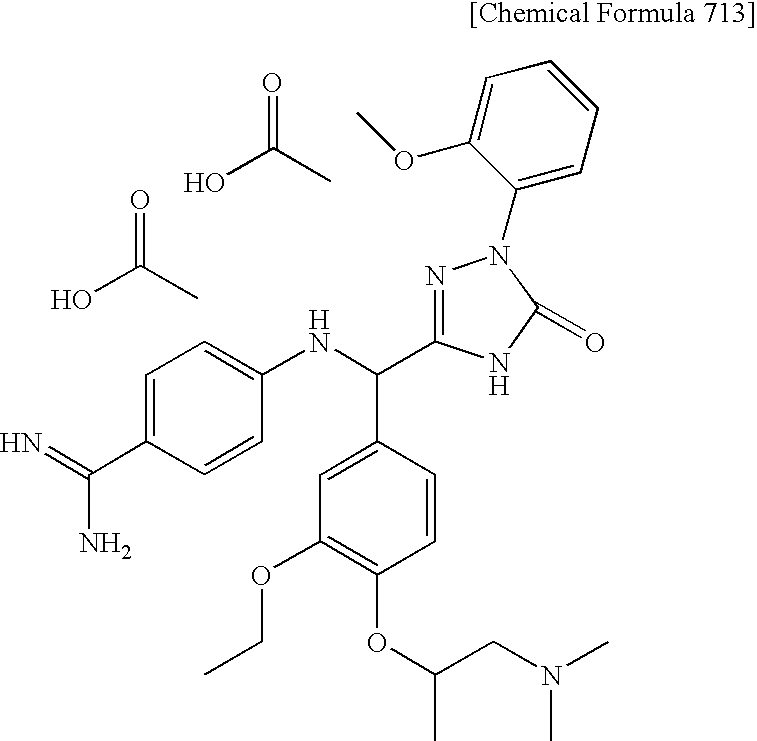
OC(C)=O.C1=C(C(N)=N)C=CC(NC(C2=CC(OCC)=C(OC(CN(C)C)C)C=C2)C2=NN(C3=CC=CC=C3OC)C(=O)N2)=C1.OC(C)=O
